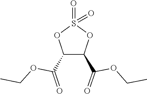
C1(C(=O)OCC)C(C(=O)OCC)OS(=O)(=O)O1
